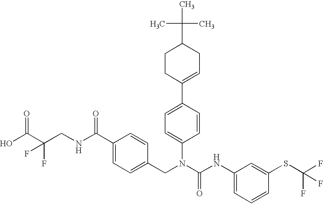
OC(C(CNC(C1=CC=C(CN(C(NC2=CC=CC(SC(F)(F)F)=C2)=O)C2=CC=C(C3=CCC(C(C)(C)C)CC3)C=C2)C=C1)=O)(F)F)=O
